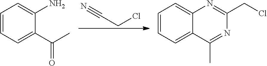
C(CCl)#N.C1=CC=C(C(C)=O)C(N)=C1.C1=CC=C2C(=C1)N=C(CCl)N=C2C
